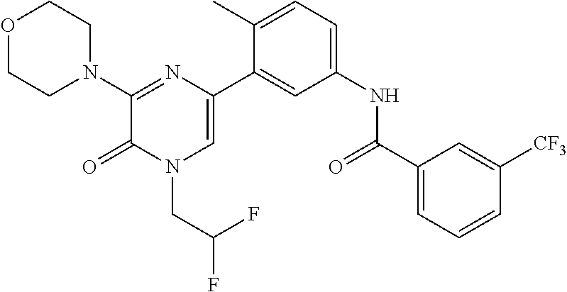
O1CCN(C2=NC(C3=CC(NC(C4=CC=CC([CF3])=C4)=O)=CC=C3C)=CN(CC(F)F)C2=O)CC1
